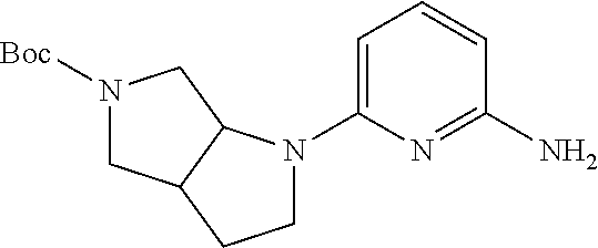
C1(N2CCC3C2CN([Boc])C3)=CC=CC(N)=N1
